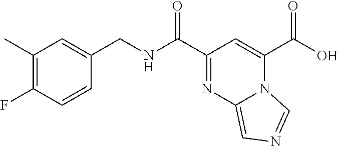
C1(C)=C(F)C=CC(CNC(C2=NC3=CN=CN3C(C(O)=O)=C2)=O)=C1
